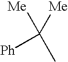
[Ph]C(C)([Me])[Me]
